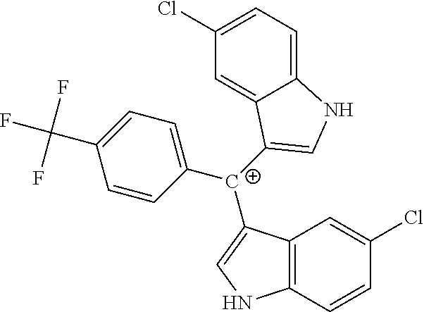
C12=C(C=CC(Cl)=C1)NC=C2[C+](C1=CC=C(C(F)(F)F)C=C1)C1=CNC2=CC=C(Cl)C=C21
